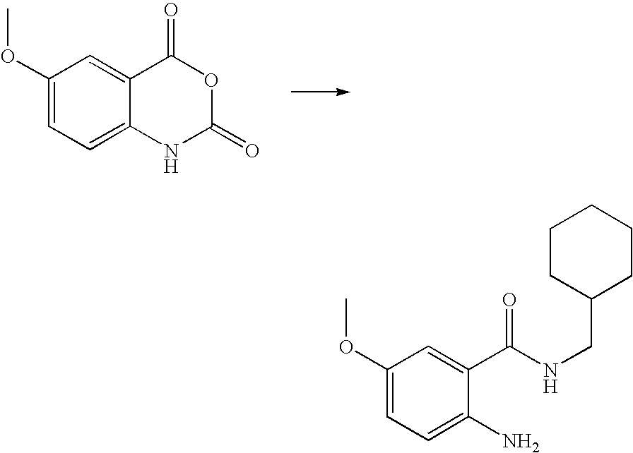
C1(OC)=CC=C2C(=C1)C(=O)OC(=O)N2.C1(OC)=CC=C(N)C(C(NCC2CCCCC2)=O)=C1
